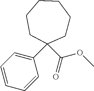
C1=CC=C(C2(C(OC)=O)CCCCCC2)C=C1
